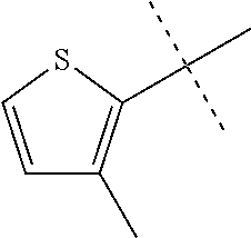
C1=CSC(C(C)(C)C)=C1C
